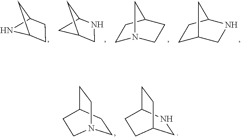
N1C2CCC1C2.C1N2CCC(C1)C2.C1C2NCC1C2.C1C2CNC(C1)C2.C1CC2CCN1CC2.C1NC2CCC1CC2
